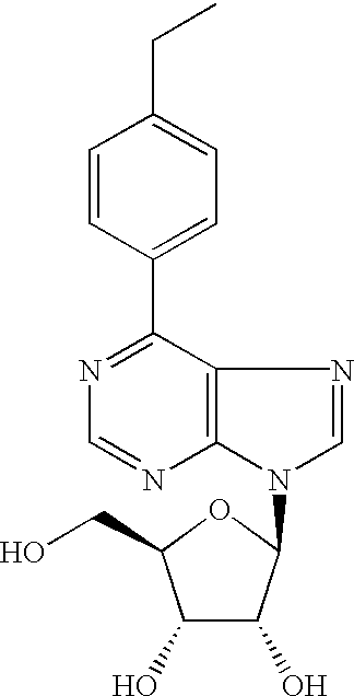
C1=CC(CC)=CC=C1C1=NC=NC2=C1N=CN2C1C(O)C(O)C(CO)O1
